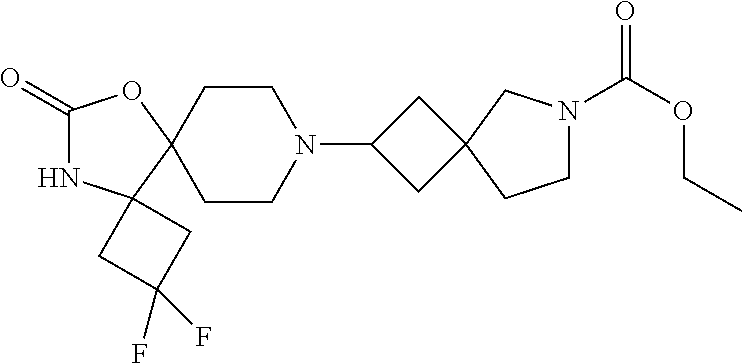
C1(=O)NC2(C3(O1)CCN(C1CC4(C1)CN(C(OCC)=O)CC4)CC3)CC(F)(F)C2
